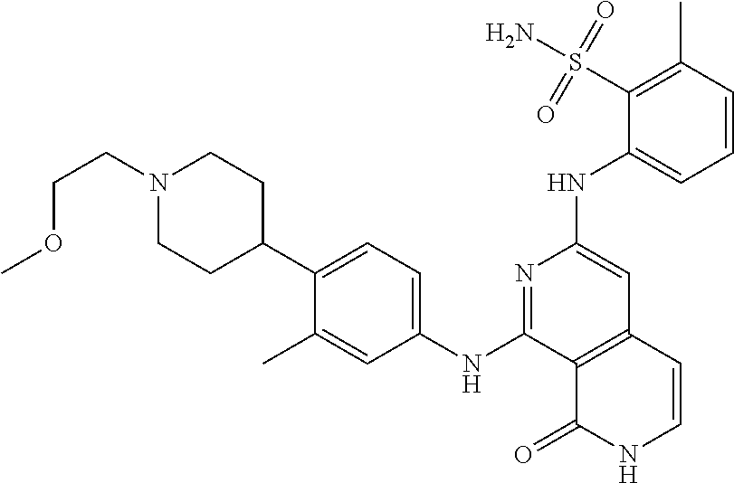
C12=C(C=CNC1=O)C=C(NC1=CC=CC(C)=C1S(N)(=O)=O)N=C2NC1=CC=C(C2CCN(CCOC)CC2)C(C)=C1
